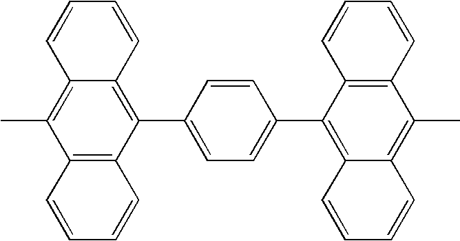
C1=CC(C2=C3C(=C(C)C4=C2C=CC=C4)C=CC=C3)=CC=C1C1=C2C(=C(C)C3=C1C=CC=C3)C=CC=C2
